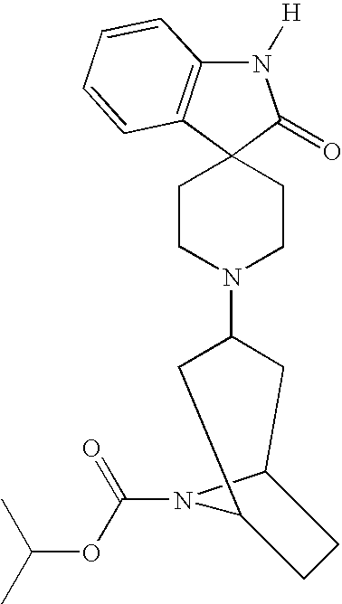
N1([H])C2=C(C3(C1=O)CCN(C1CC4N(C(OC(C)C)=O)C(C1)CC4)CC3)C=CC=C2
